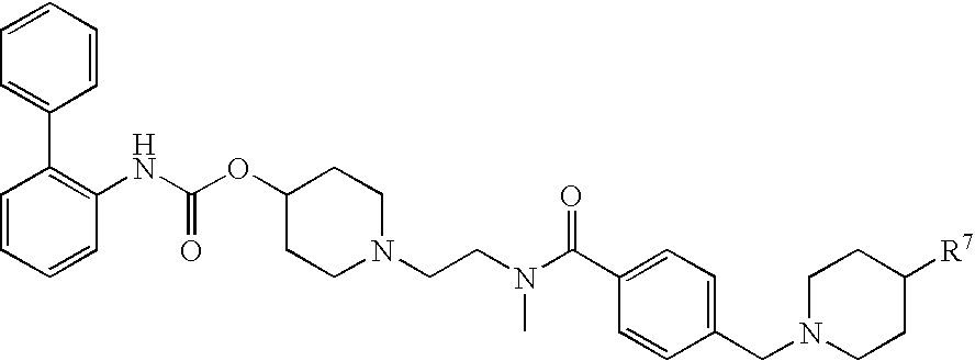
C1=CC=CC=C1C1=C(NC(OC2CCN(CCN(C(C3=CC=C(CN4CCC([R7])CC4)C=C3)=O)C)CC2)=O)C=CC=C1
